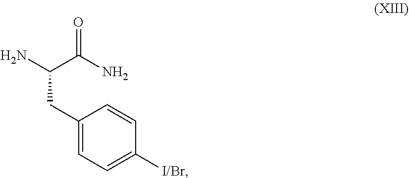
C1(CC(N)C(N)=O)=CC=C([I/Br])C=C1
